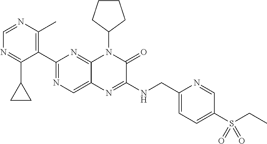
C1(C2=NC=C3C(=N2)N(C2CCCC2)C(=O)C(NCC2=CC=C(S(CC)(=O)=O)C=N2)=N3)=C(C)N=CN=C1C1CC1
